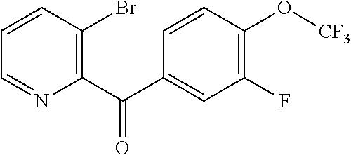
C1(C(C2=CC(F)=C(O[CF3])C=C2)=O)=C(Br)C=CC=N1
